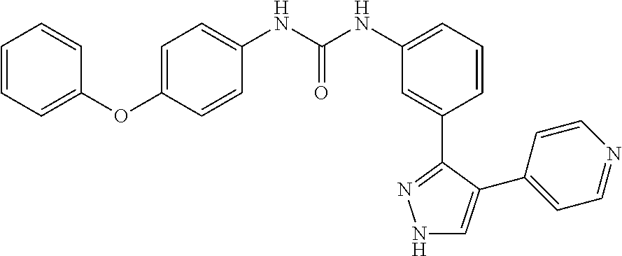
C1=CC=C(OC2=CC=C(NC(NC3=CC=CC(C4=NNC=C4C4=CC=NC=C4)=C3)=O)C=C2)C=C1
